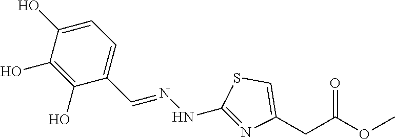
C1(O)=CC=C(C=NNC2=NC(CC(OC)=O)=CS2)C(O)=C1O
